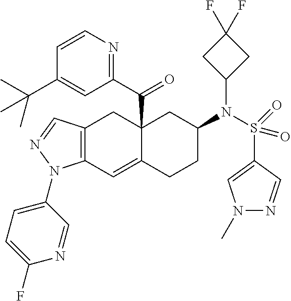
C12(C(C3=NC=CC(C(C)(C)C)=C3)=O)C(=CC3=C(C1)C=NN3C1=CC=C(F)N=C1)CCC(N(S(C1=CN(C)N=C1)(=O)=O)C1CC(F)(F)C1)C2
